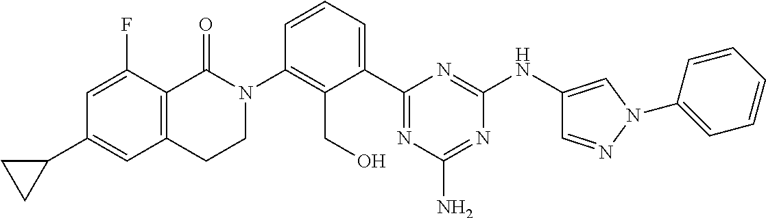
C1(C2=CC3=C(C(F)=C2)C(=O)N(C2=C(CO)C(C4=NC(N)=NC(NC5=CN(C6=CC=CC=C6)N=C5)=N4)=CC=C2)CC3)CC1
